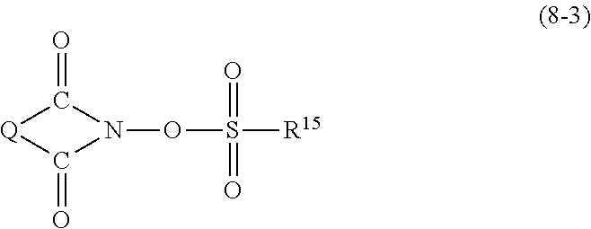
[Q]1C(=O)N(OS([R15])(=O)=O)C1=O
